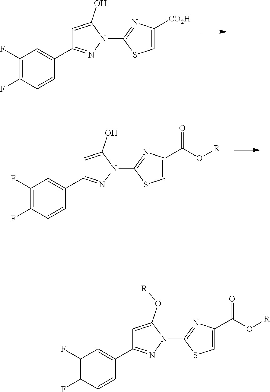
C1=C(O[R])N(C2=NC(C(O[R])=O)=CS2)N=C1C1=CC(F)=C(F)C=C1.C1=C(O)N(C2=NC([CO2H])=CS2)N=C1C1=CC(F)=C(F)C=C1.C1=C(O)N(C2=NC(C(O[R])=O)=CS2)N=C1C1=CC(F)=C(F)C=C1
